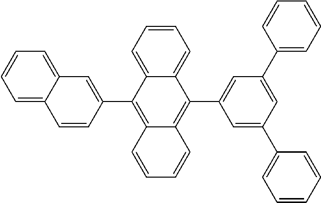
C12=C(C3=CC4=CC=CC=C4C=C3)C3=CC=CC=C3C(C3=CC(C4=CC=CC=C4)=CC(C4=CC=CC=C4)=C3)=C1C=CC=C2
